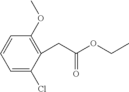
C1=C(Cl)C(CC(OCC)=O)=C(OC)C=C1
